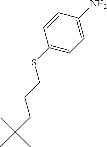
C1(SCCCC(C)(C)C)=CC=C(N)C=C1
